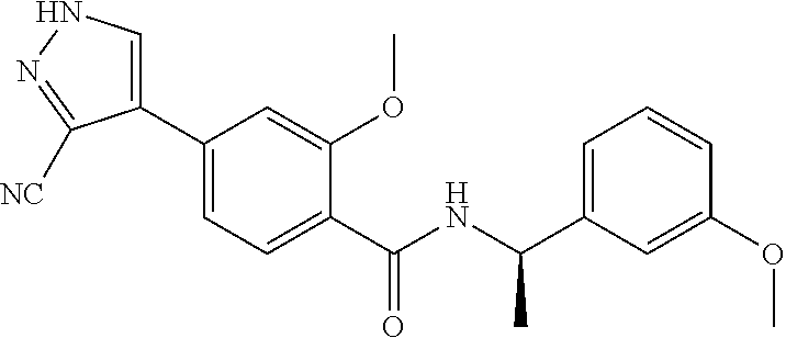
C1(C2=CC=C(C(=O)NC(C3=CC=CC(OC)=C3)C)C(OC)=C2)=CNN=C1[NC]
